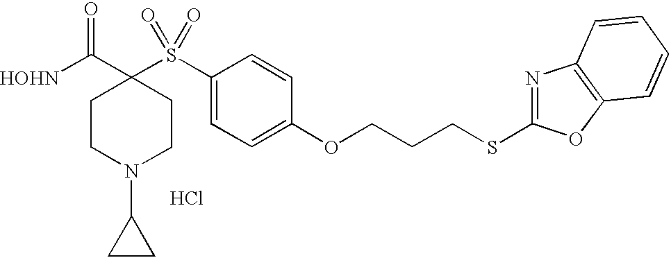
Cl.[HOHN]C(C1(S(C2=CC=C(OCCCSC3=NC4=C(O3)C=CC=C4)C=C2)(=O)=O)CCN(C2CC2)CC1)=O
